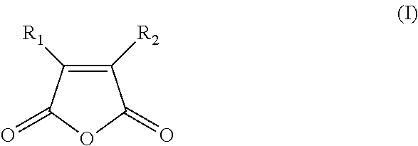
C1([R2])=C([R1])C(=O)OC1=O
